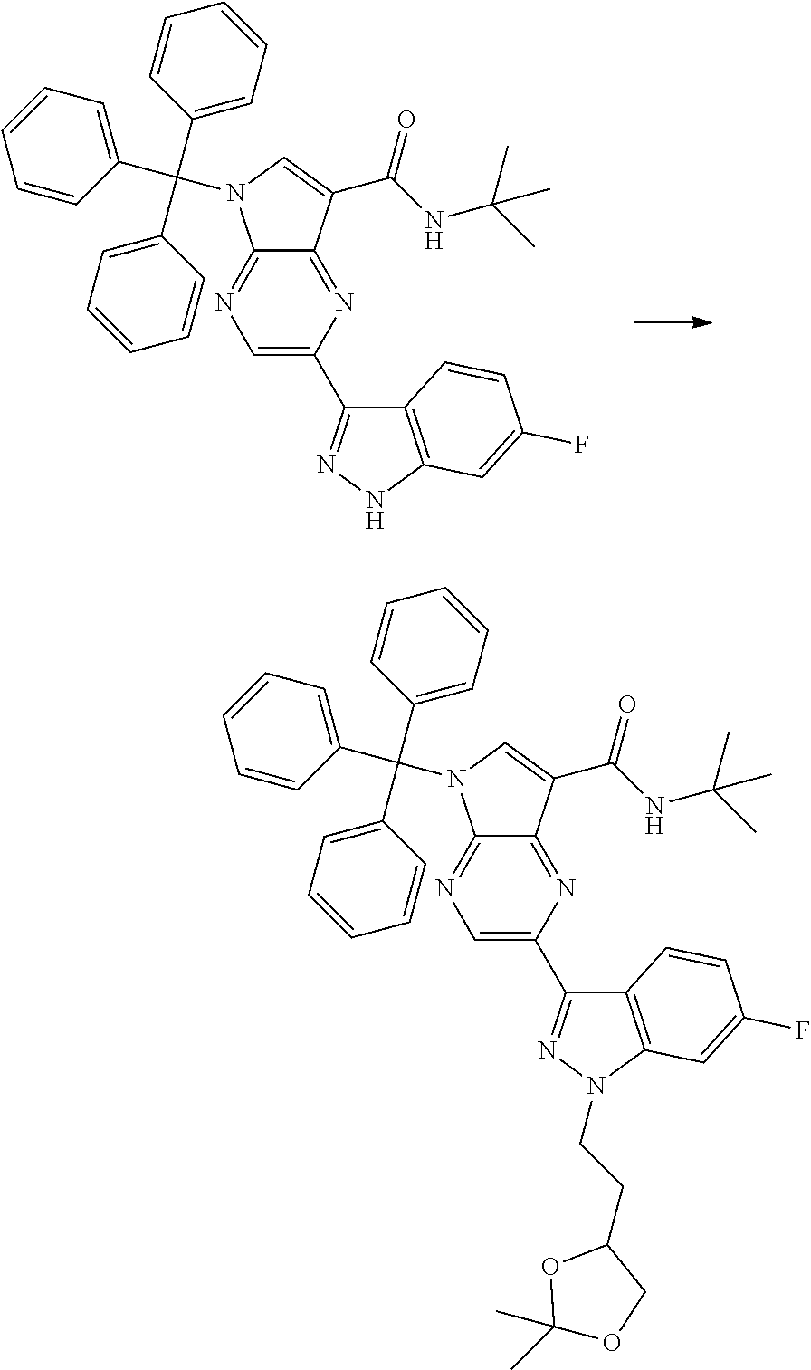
C1=C(C2=NNC3=C2C=CC(F)=C3)N=C2C(=N1)N(C(C1=CC=CC=C1)(C1=CC=CC=C1)C1=CC=CC=C1)C=C2C(=O)NC(C)(C)C.C1=C(C2=NN(CCC3OC(C)(C)OC3)C3=C2C=CC(F)=C3)N=C2C(=N1)N(C(C1=CC=CC=C1)(C1=CC=CC=C1)C1=CC=CC=C1)C=C2C(=O)NC(C)(C)C
